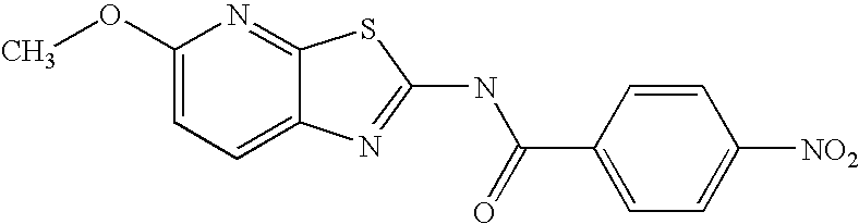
C1(OC)=CC=C2C(=N1)SC(NC(C1=CC=C([NO2])C=C1)=O)=N2
